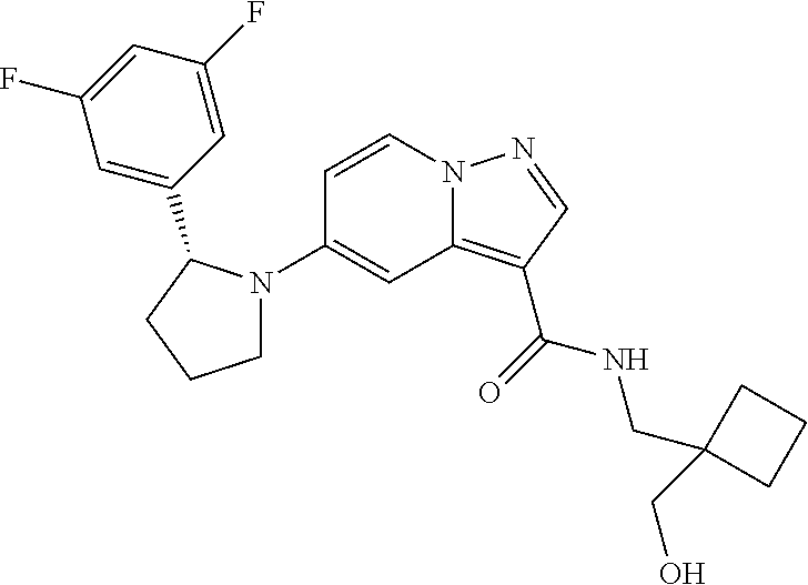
C1(N2CCCC2C2=CC(F)=CC(F)=C2)=CC2=C(C(=O)NCC3(CO)CCC3)C=NN2C=C1
